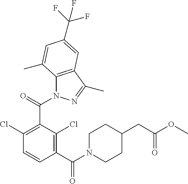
C1(Cl)=C(C(N2C3=C(C(C)=N2)C=C(C(F)(F)F)C=C3C)=O)C(Cl)=C(C(N2CCC(CC(OC)=O)CC2)=O)C=C1
